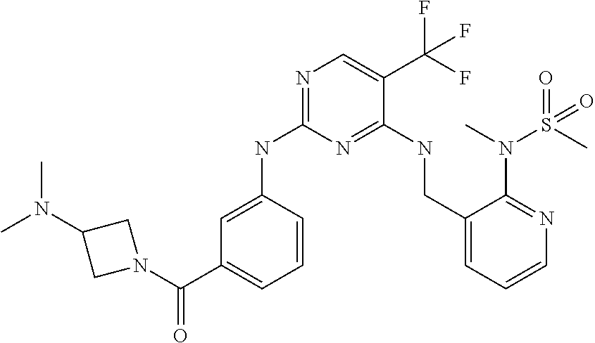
C1=CC(NC2=NC=C(C(F)(F)F)C(NCC3=CC=CN=C3N(S(C)(=O)=O)C)=N2)=CC(C(N2CC(N(C)C)C2)=O)=C1
